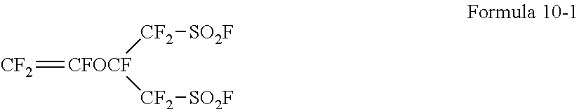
[CF2]=[CFOCF]([CF2][SO2F])[CF2][SO2F]
